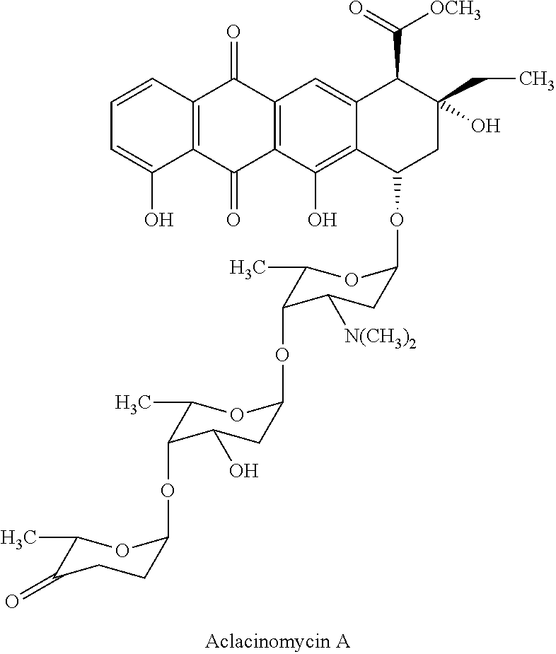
C1=CC2=C(C(O)=C1)C(=O)C1=C(C2=O)C=C2C(=C1O)C(OC1CC([N(CH3)2])C(OC3CC(O)C(OC4CCC(=O)C(C)O4)C(C)O3)C(C)O1)CC(O)(CC)C2C(=O)[OCH3]
